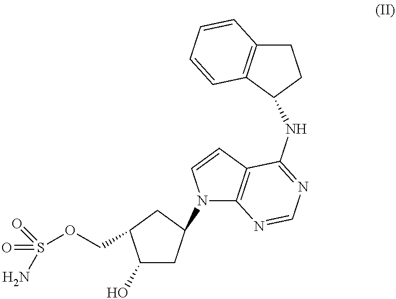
C1(O)CC(N2C3=C(C=C2)C(NC2C4=C(CC2)C=CC=C4)=NC=N3)CC1COS(N)(=O)=O
